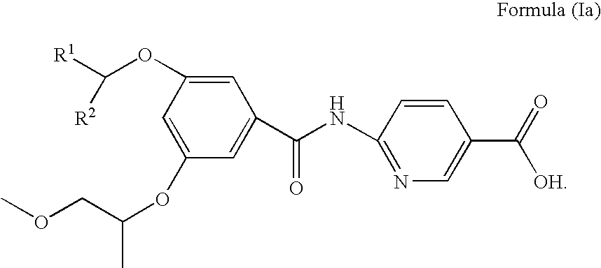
C1=C(OC([R1])[R2])C=C(OC(COC)C)C=C1C(NC1=NC=C(C(=O)[OH])C=C1)=O
